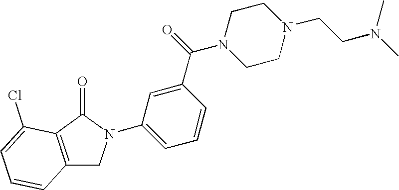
C1=C(N2CC3=C(C(Cl)=CC=C3)C2=O)C=C(C(N2CCN(CCN(C)C)CC2)=O)C=C1
